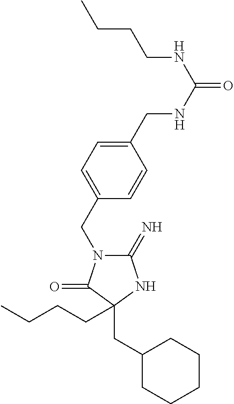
C1(=N)N(CC2=CC=C(CNC(=O)NCCCC)C=C2)C(=O)C(CCCC)(CC2CCCCC2)N1
